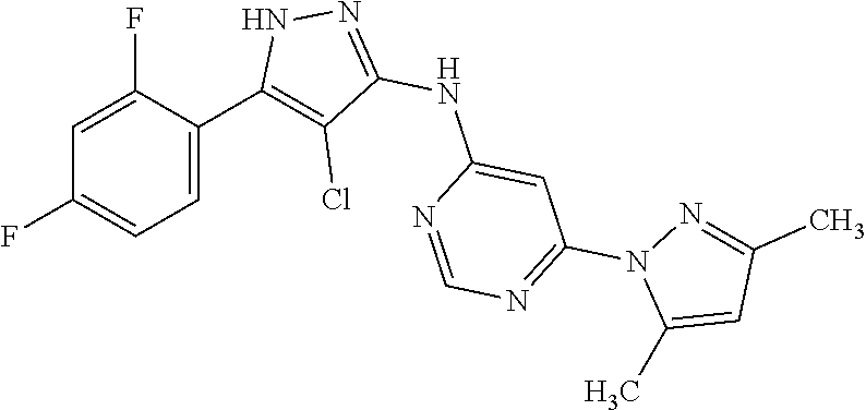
C1(F)=CC=C(C2=C(Cl)C(NC3=CC(N4C(C)=CC(C)=N4)=NC=N3)=NN2)C(F)=C1
